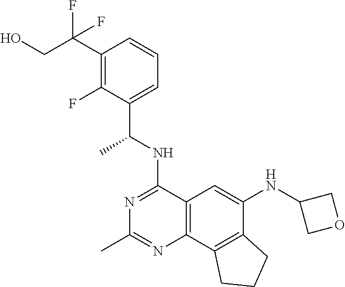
C12=C(C3=C(C(NC4COC4)=C1)CCC3)N=C(C)N=C2NC(C1=CC=CC(C(CO)(F)F)=C1F)C
